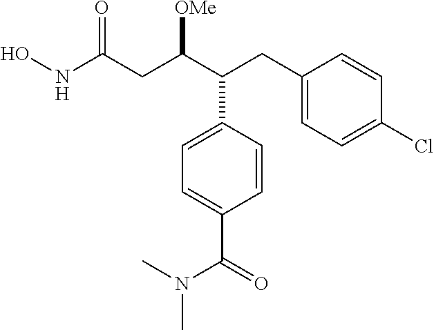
ONC(CC(C(CC1=CC=C(Cl)C=C1)C1=CC=C(C(=O)N(C)C)C=C1)[OMe])=O
